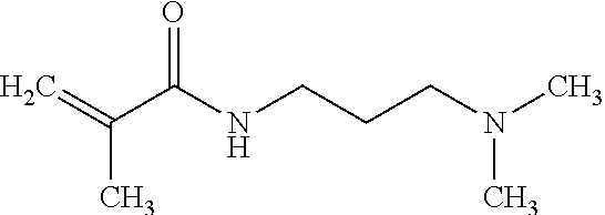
C=C(C(NCCCN(C)C)=O)C
